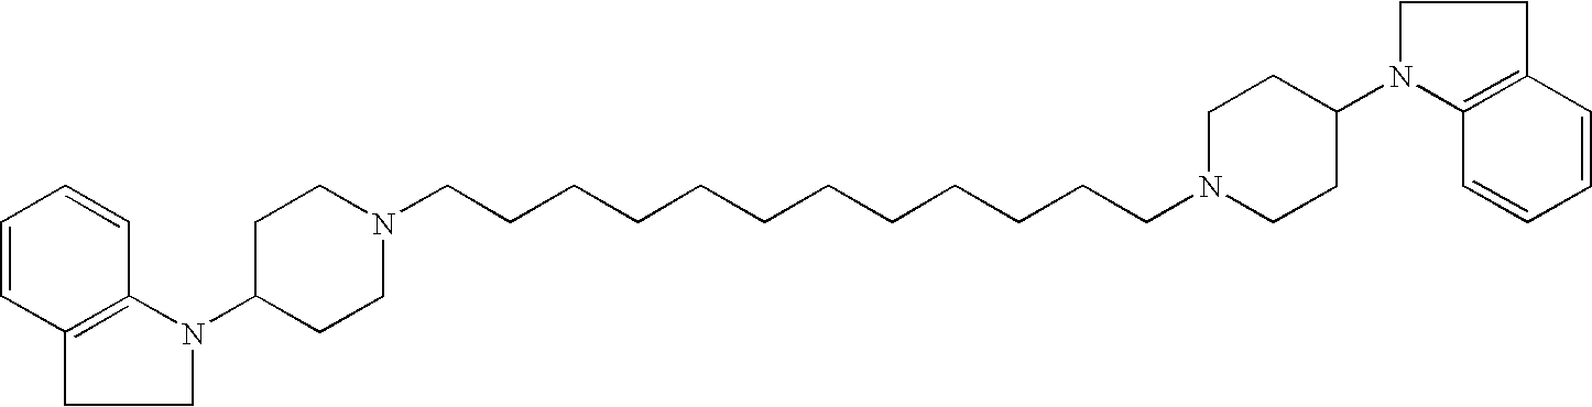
C1=CC2=C(C=C1)N(C1CCN(CCCCCCCCCCCCN3CCC(N4CCC5=C4C=CC=C5)CC3)CC1)CC2
